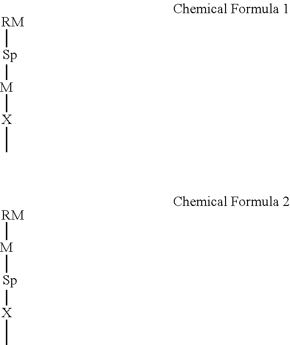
[RM][Sp][M][X]C.[RM][M][Sp][X]C
